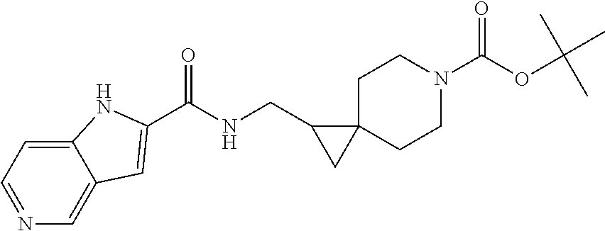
N1=CC=C2C(=C1)C=C(C(NCC1CC13CCN(C(OC(C)(C)C)=O)CC3)=O)N2
